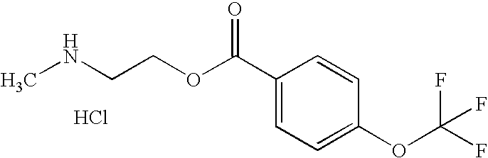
O=C(C1=CC=C(OC(F)(F)F)C=C1)OCCNC.Cl
